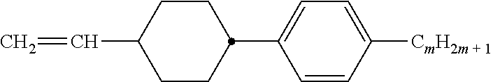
C1CC(C2=CC=C([CmH2m + 1])C=C2)CCC1C=C
